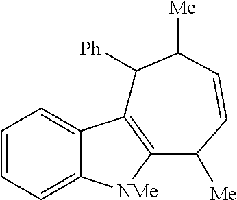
C1=CC=C2C(=C1)C1=C([NMe]2)C([Me])C=CC([Me])C1[Ph]
